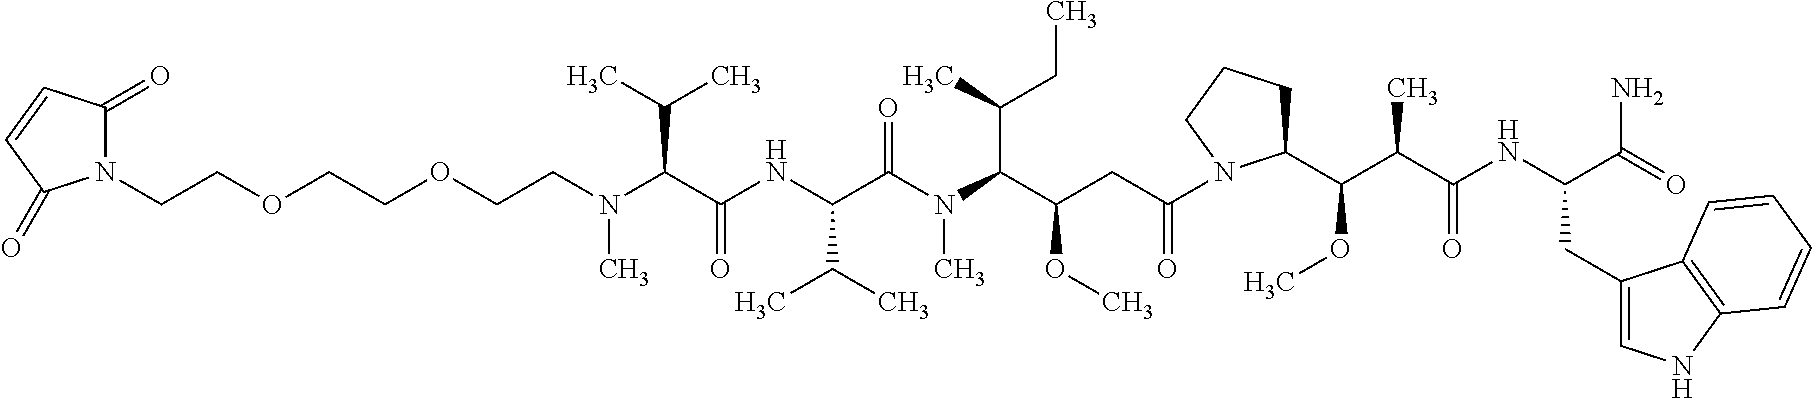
N1(CCOCCOCCN(C(C(NC(C(N(C(C(CC(=O)N2C(C(OC)C(C)C(=O)NC(CC3=CNC4=C3C=CC=C4)C(N)=O)CCC2)OC)C(CC)C)C)=O)C(C)C)=O)C(C)C)C)C(=O)C=CC1=O
